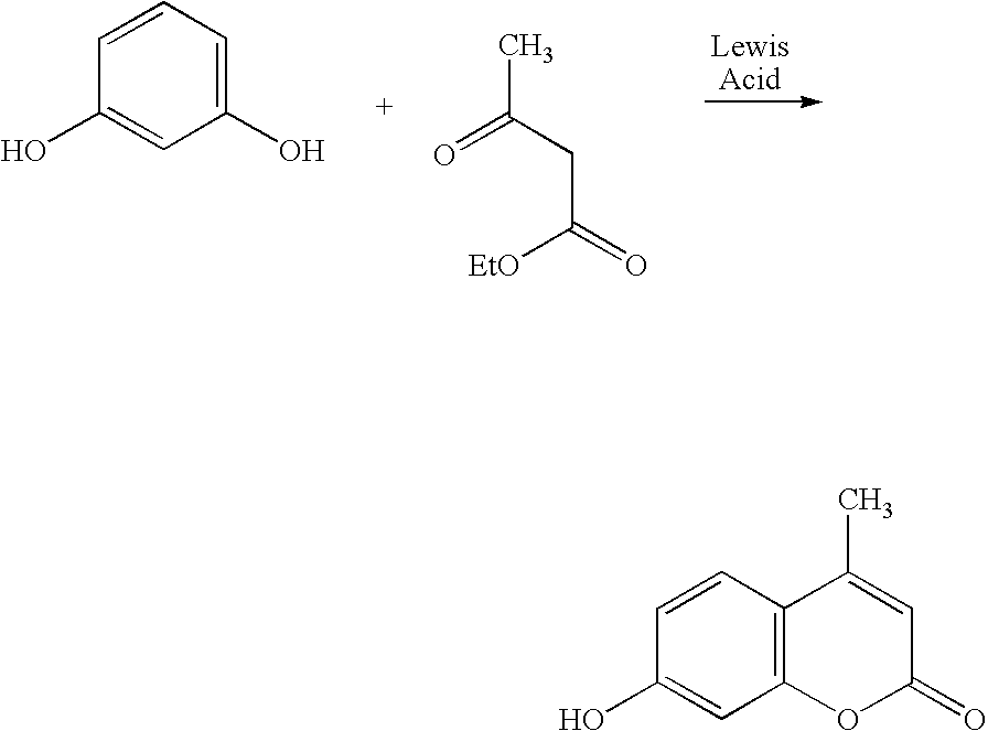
C1(O)=CC=CC(O)=C1.CC(CC(=O)[EtO])=O.C12=C(C=CC(O)=C1)C(C)=CC(=O)O2
